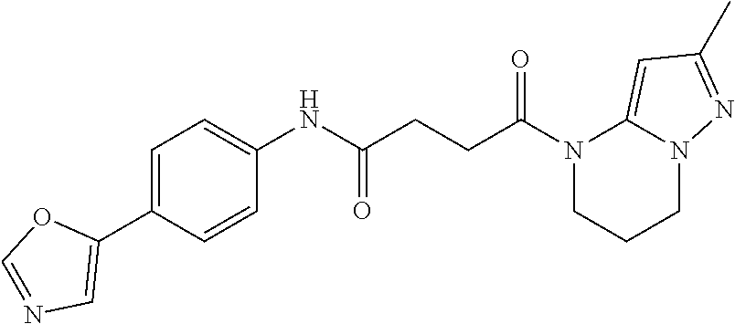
N1(C(CCC(NC2=CC=C(C3=CN=CO3)C=C2)=O)=O)CCCN2C1=CC(C)=N2
